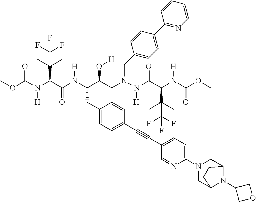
COC(N(C(C(N(C(C(CN(N(C(C(N(C(OC)=O)[H])C(C)(C)C(F)(F)F)=O)[H])CC1=CC=C(C2=NC=CC=C2)C=C1)O[H])CC1=CC=C(C#CC2=CC=C(N3CC4N(C5COC5)C(C3)CC4)N=C2)C=C1)[H])=O)C(C)(C)C(F)(F)F)[H])=O
